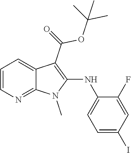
CC(C)(C)OC(C1=C(NC2=CC=C(I)C=C2F)N(C)C2=NC=CC=C21)=O
